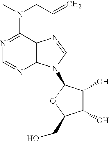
CN(CC=C)C1=NC=NC2=C1N=CN2C1C(O)C(O)C(CO)O1
